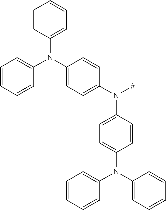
C1=CC(N(C2=CC=C(N([#])C3=CC=C(N(C4=CC=CC=C4)C4=CC=CC=C4)C=C3)C=C2)C2=CC=CC=C2)=CC=C1
